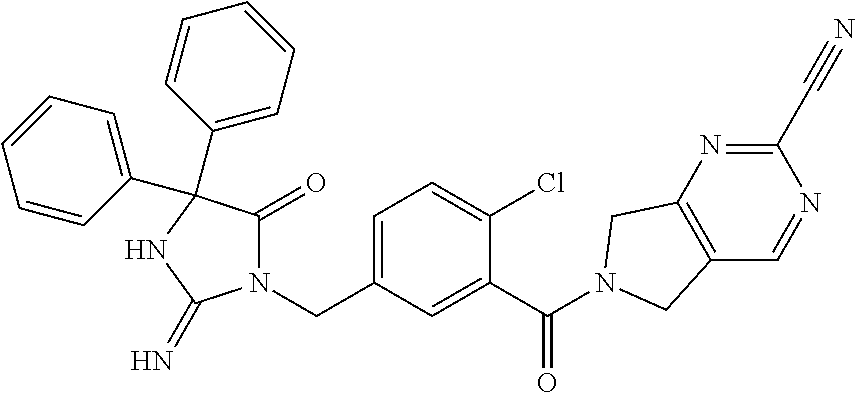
N1(CC2=CC=C(Cl)C(C(=O)N3CC4=C(C=NC(C#N)=N4)C3)=C2)C(=O)C(C2=CC=CC=C2)(C2=CC=CC=C2)NC1=N
